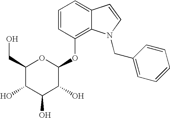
C1=CC(OC2OC(CO)C(O)C(O)C2O)=C2C(=C1)C=CN2CC1=CC=CC=C1
